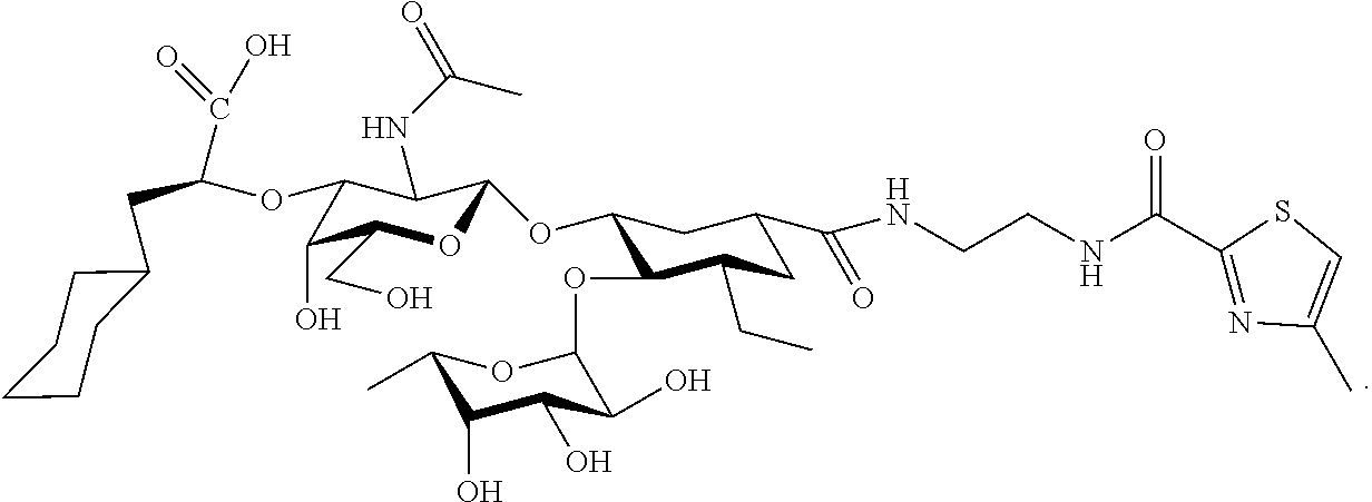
C(C(=O)O)(CC1CCCCC1)OC1C(NC(=O)C)C(OC2CC(C(NCCNC(=O)C3=NC(C)=CS3)=O)CC(CC)C2OC2OC(C)C(O)C(O)C2O)OC(CO)C1O
